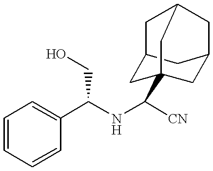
C1=CC=CC(C(NC([CN])C23CC4CC(C2)CC(C4)C3)CO)=C1
